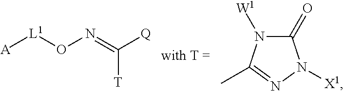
[A][L1]ON=C([Q])[T].C1(=O)N([W1])C(C)=NN1[X1]
